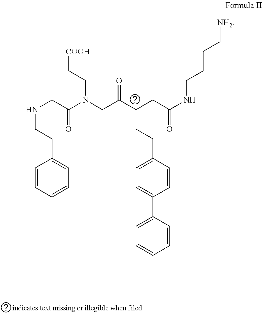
C1=CC(C2=CC=C(CCC(CC(=O)NCCCC[NH2])C(CN(C(CNCCC3=CC=CC=C3)=O)CC[COOH])=O)C=C2)=CC=C1
